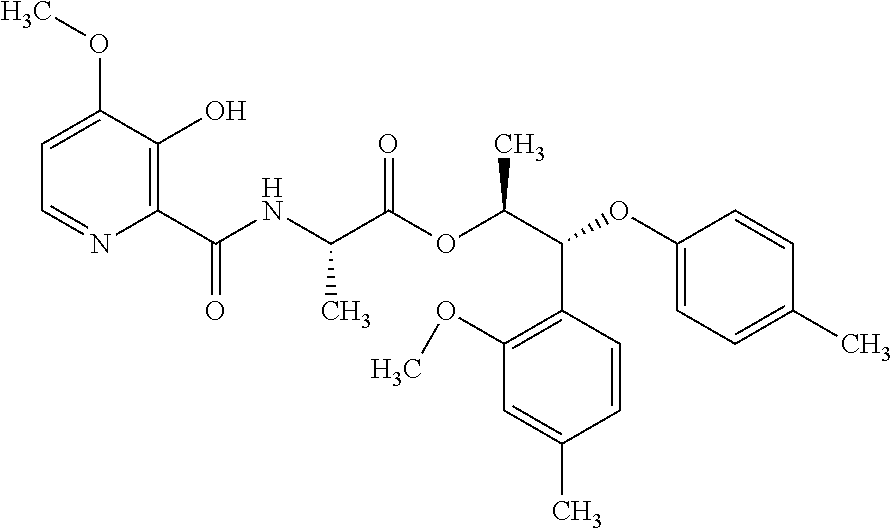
C1=C(OC)C(O)=C(C(NC(C(OC(C(OC2=CC=C(C)C=C2)C2=C(OC)C=C(C)C=C2)C)=O)C)=O)N=C1
